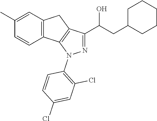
N1=C(C(CC2CCCCC2)O)C2=C(N1C1=C(Cl)C=C(Cl)C=C1)C1=C(C2)C=C(C)C=C1
